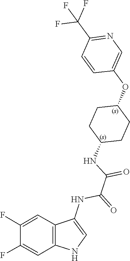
C1(NC(C(NC2=CNC3=C2C=C(F)C(F)=C3)=O)=O)CCC(OC2=CN=C(C(F)(F)F)C=C2)CC1
